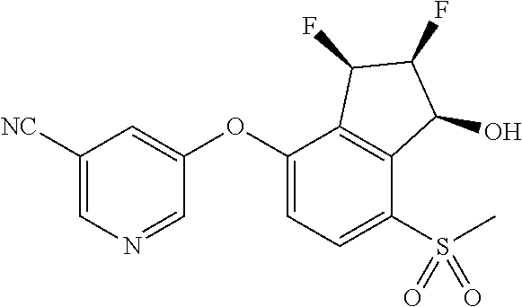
O(C1=CC([NC])=CN=C1)C1=CC=C(S(C)(=O)=O)C2=C1C(F)C(F)C2O
